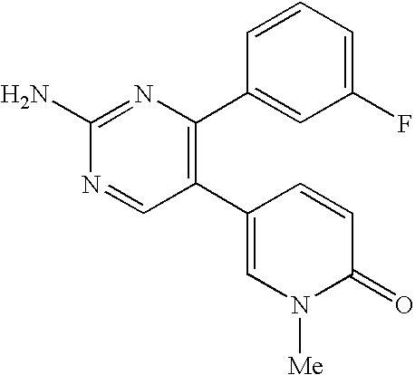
C1(C2=C(C3=CC(F)=CC=C3)N=C(N)N=C2)=CN([Me])C(=O)C=C1
